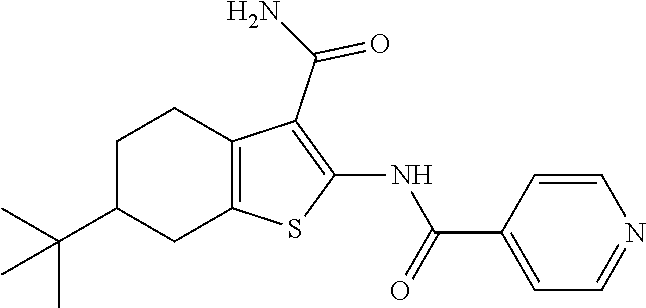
C1(C(N)=O)=C(NC(C2=CC=NC=C2)=O)SC2=C1CCC(C(C)(C)C)C2
